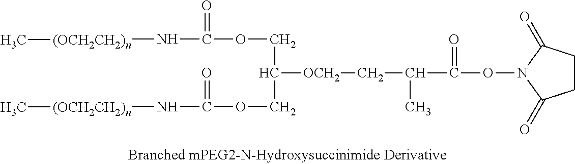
[OCH2](CC(C(ON1C(=O)CCC1=O)=O)C)C(COC(N[(OCH2CH2)n]C)=O)COC(N[(OCH2CH2)n]C)=O
